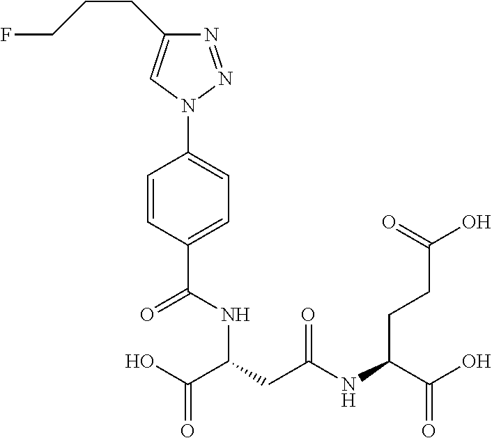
OC(C(NC(CC(C(O)=O)NC(=O)C1=CC=C(N2N=NC(CCCF)=C2)C=C1)=O)CCC(O)=O)=O
